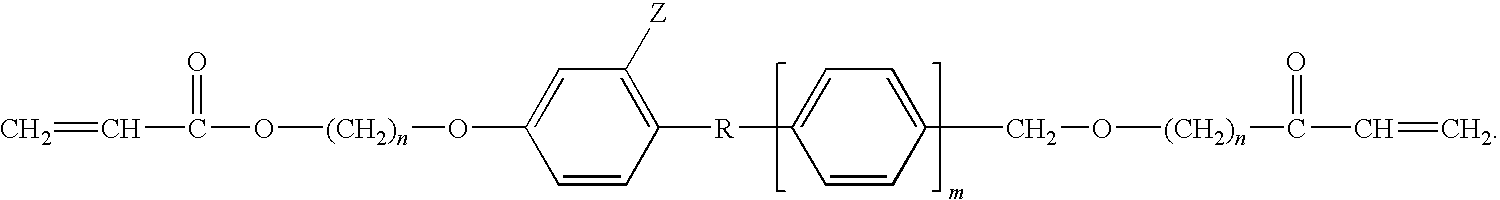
C=CC(=O)O[(CH2)n]OC1=CC([Z])=C([R]C2=CC=C(CO[(CH2)n]C(=O)C=C)C=C2)C=C1
